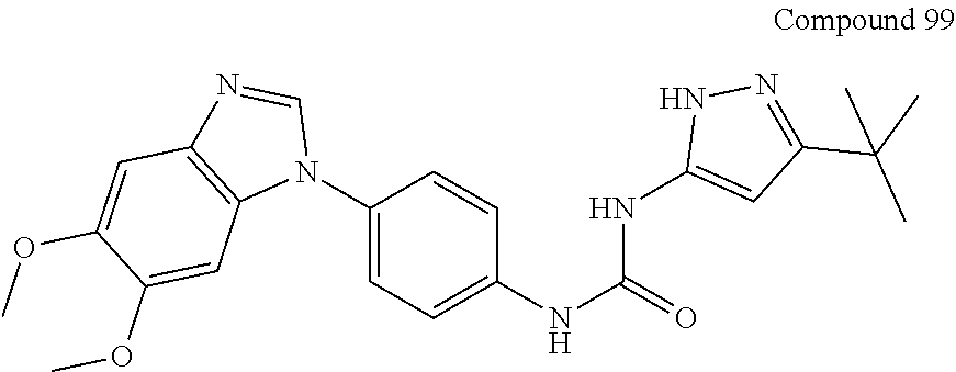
C1(N2C=NC3=C2C=C(OC)C(OC)=C3)=CC=C(NC(NC2=CC(C(C)(C)C)=NN2)=O)C=C1
